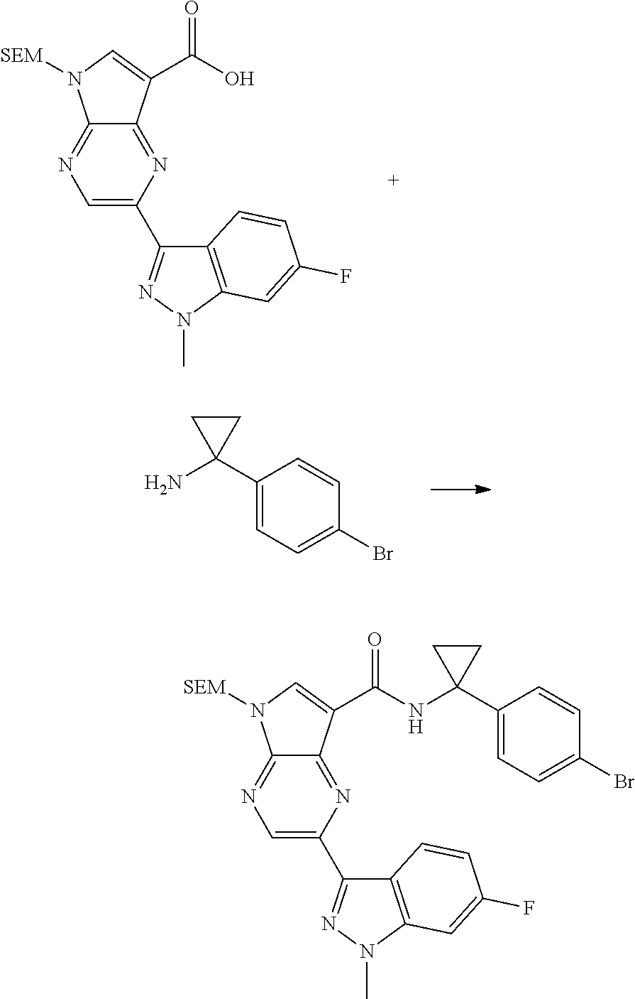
C12=NC=C(C3=NN(C)C4=C3C=CC(F)=C4)N=C1C(C(=O)O)=CN2[SEM].NC1(C2=CC=C(Br)C=C2)CC1.C12=NC=C(C3=NN(C)C4=C3C=CC(F)=C4)N=C1C(C(=O)NC1(C3=CC=C(Br)C=C3)CC1)=CN2[SEM]
